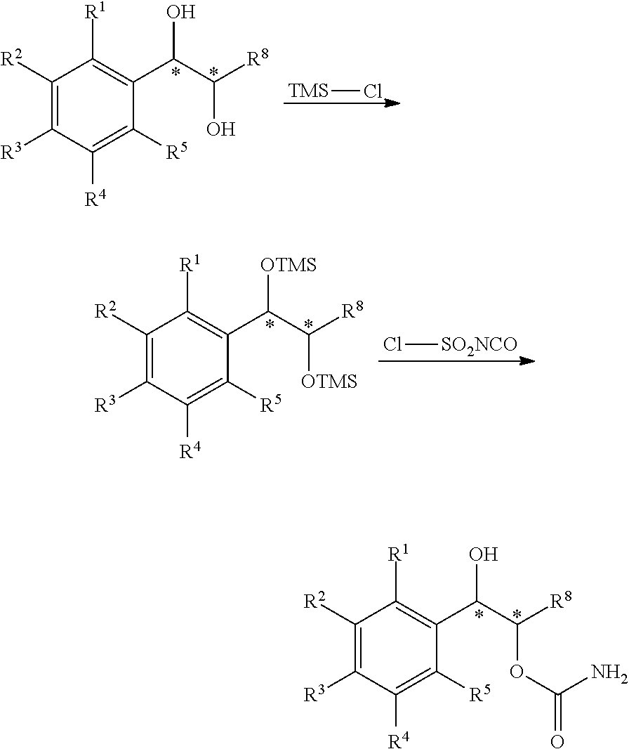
C1([R2])=C([R3])C([R4])=C([R5])C(C(C([R8])OC(N)=O)O)=C1[R1].C1([R2])=C([R3])C([R4])=C([R5])C(C(C([R8])O)O)=C1[R1].[TMS]Cl.C1([R2])=C([R3])C([R4])=C([R5])C(C(C([R8])[OTMS])[OTMS])=C1[R1].Cl[SO2NCO]
